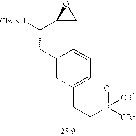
C1(CC([CbzNH])C2CO2)=CC(CCP([OR1])([OR1])=O)=CC=C1
